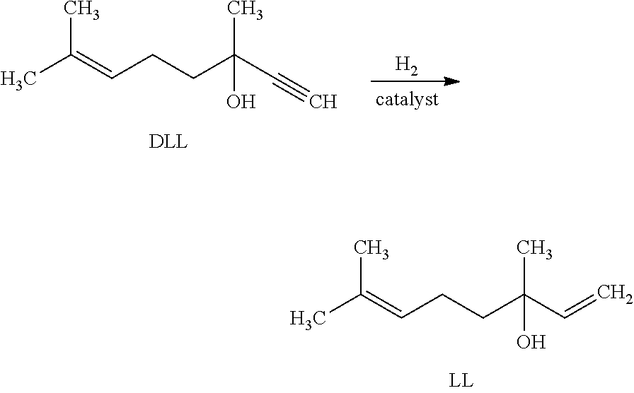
[H2].C(C(C#C)(C)O)CC=C(C)C.C(C(C=C)(C)O)CC=C(C)C
